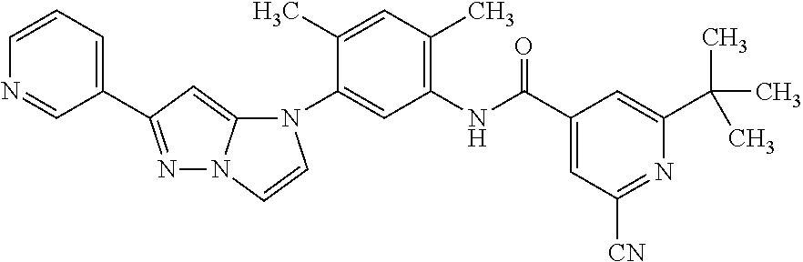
N1=C(C2=CC=CN=C2)C=C2N1C=CN2C1=CC(NC(C2=CC([CN])=NC(C(C)(C)C)=C2)=O)=C(C)C=C1C
